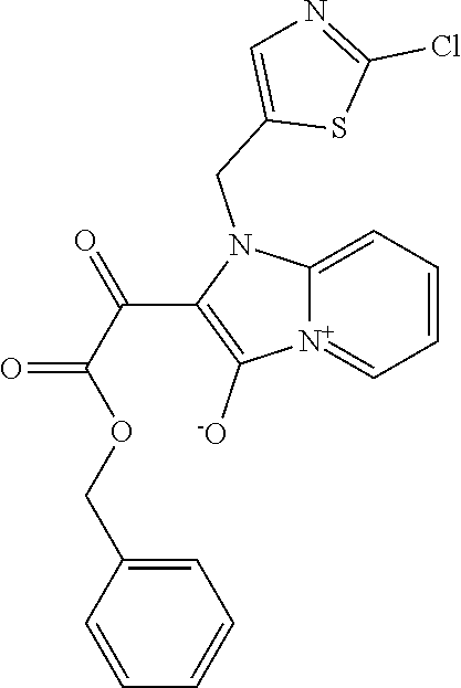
[N+]12=CC=CC=C1N(CC1=CN=C(Cl)S1)C(C(C(OCC1=CC=CC=C1)=O)=O)=C2[-O]
